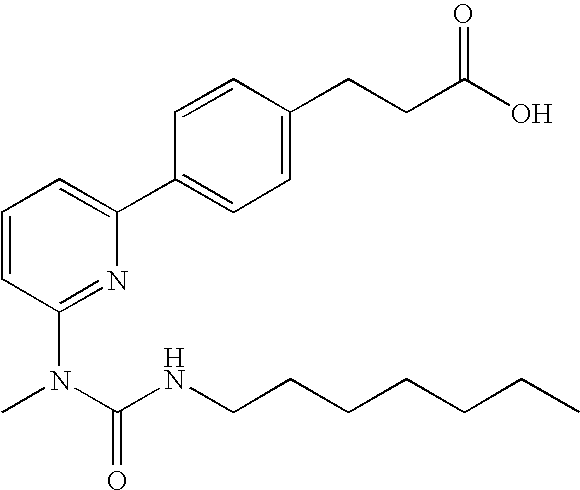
C1=CC(N(C(NCCCCCCC)=O)C)=NC(C2=CC=C(CCC(O)=O)C=C2)=C1
